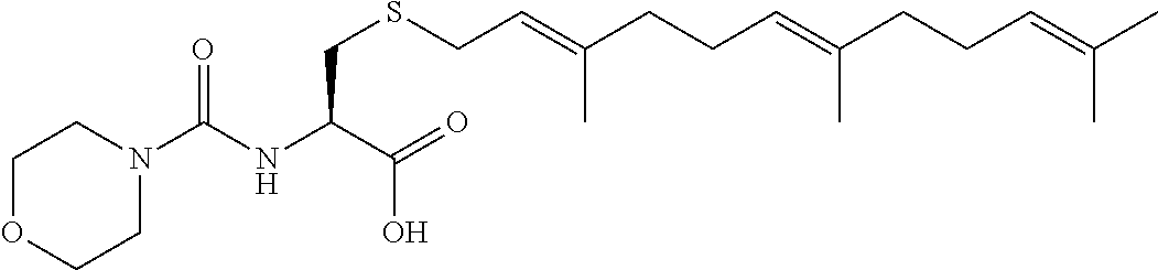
C1N(C(NC(C(=O)O)CSCC=C(CCC=C(CCC=C(C)C)C)C)=O)CCOC1
